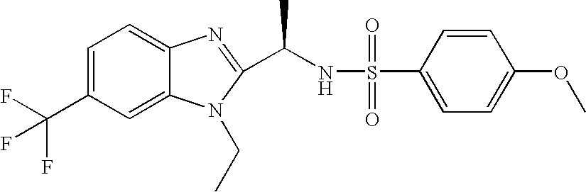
C1=C(C(F)(F)F)C=C2C(=C1)N=C(C(NS(=O)(=O)C1=CC=C(OC)C=C1)C)N2CC
